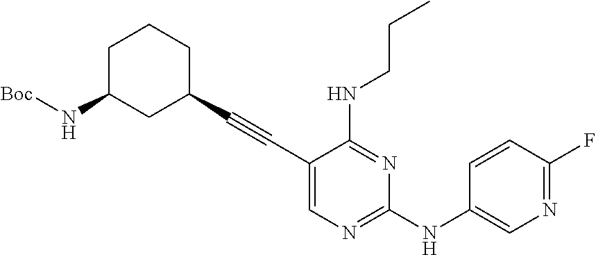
C1C(N[Boc])CC(C#CC2=CN=C(NC3=CN=C(F)C=C3)N=C2NCCC)CC1
